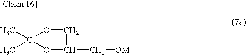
O1C(C[OM])COC1(C)C
